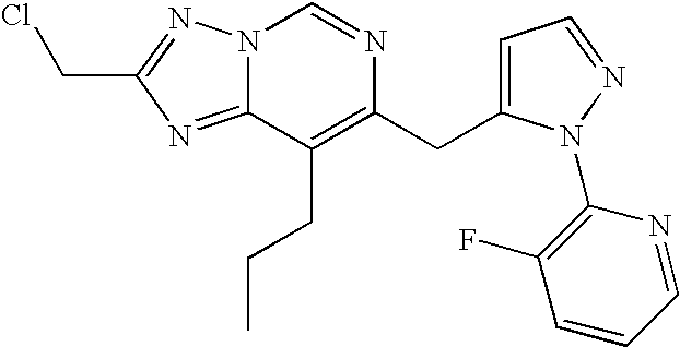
C1=NC(N2C(CC3=C(CCC)C4=NC(CCl)=NN4C=N3)=CC=N2)=C(F)C=C1
